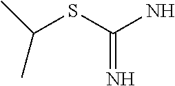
S(C(N)=N)C(C)C
